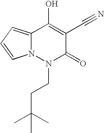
C(CN1C(=O)C(C#N)=C(O)C2=CC=CN12)C(C)(C)C
